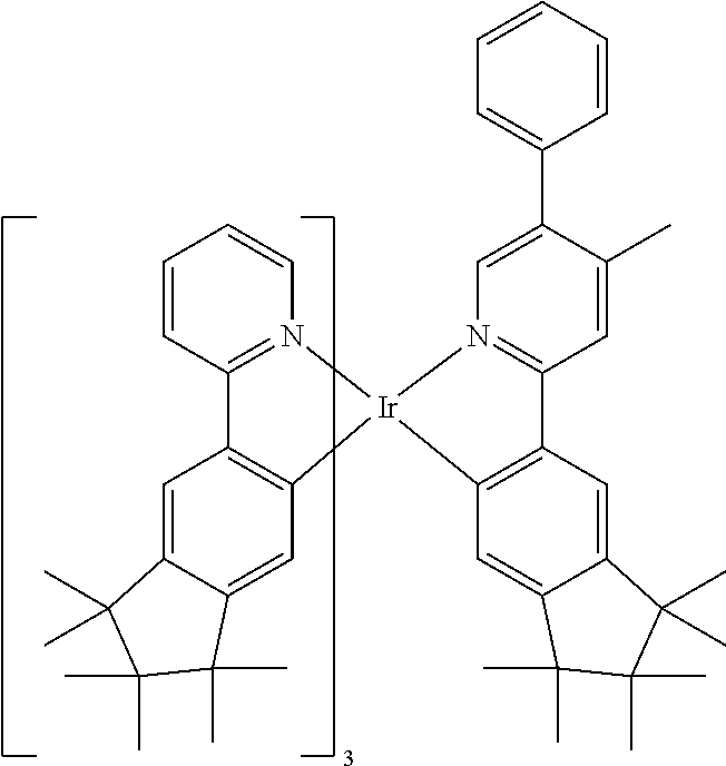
C1=CC2=N(C=C1)[Ir]1(C3=C2C=C2C(=C3)C(C)(C)C(C)(C)C2(C)C)N2=C(C=C(C)C(C3=CC=CC=C3)=C2)C2=C1C=C1C(=C2)C(C)(C)C(C)(C)C1(C)C
